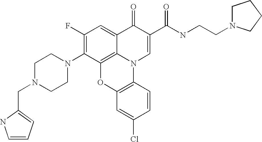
C1(F)=C(N2CCN(CC3=CC=CN3)CC2)C2=C3C(=C1)C(=O)C(C(NCCN1CCCC1)=O)=CN3C1=C(O2)C=C(Cl)C=C1
